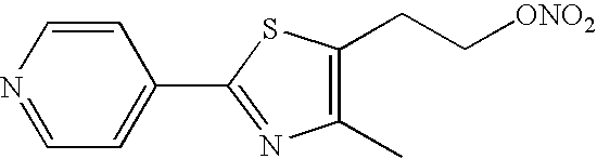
C1(C2=NC(C)=C(CC[ONO2])S2)=CC=NC=C1
